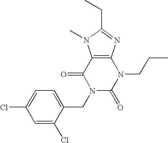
C12=C(N=C(CC)N1C)N(CCC)C(=O)N(CC1=CC=C(Cl)C=C1Cl)C2=O
